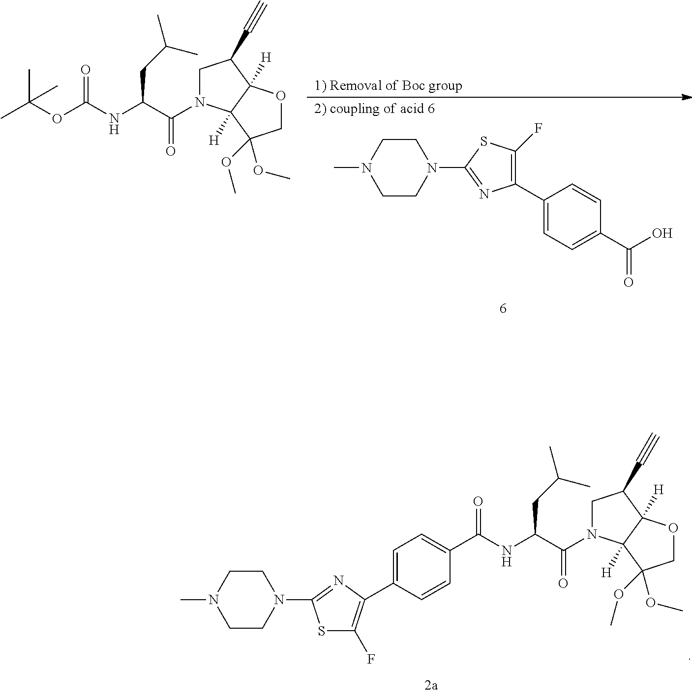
CC(OC(=O)NC(CC(C)C)C(=O)N1CC(C#C)C2([H])C1([H])C(OC)(OC)CO2)(C)C.C1(C2=CC=C(C(O)=O)C=C2)=C(F)SC(N2CCN(C)CC2)=N1.S1C(F)=C(C2=CC=C(C(=O)NC(CC(C)C)C(=O)N3CC(C#C)C4([H])C3([H])C(OC)(OC)CO4)C=C2)N=C1N1CCN(C)CC1
